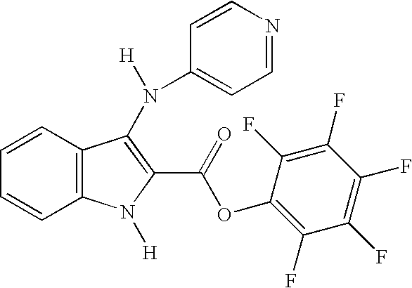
C1=CC2=C(C=C1)C(N(C1=CC=NC=C1)[H])=C(C(OC1=C(F)C(F)=C(F)C(F)=C1F)=O)N2[H]
